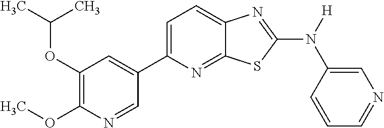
C1(OC(C)C)=C(OC)N=CC(C2=CC=C3C(=N2)SC(N([H])C2=CN=CC=C2)=N3)=C1
